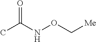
O=C(NOC[Me])C
